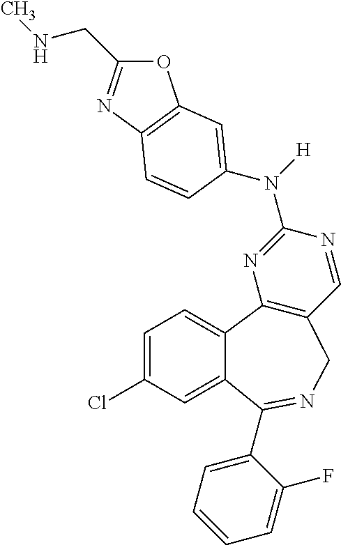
N([H])(C1=NC2=C(C=N1)CN=C(C1=CC=CC=C1F)C1=CC(Cl)=CC=C21)C1=CC2=C(N=C(CNC)O2)C=C1
